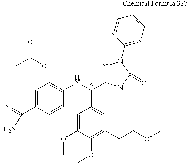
C1=C(C(=N)N)C=CC(NC(C2=CC(CCOC)=C(OC)C(OC)=C2)C2=NN(C3=NC=CC=N3)C(=O)N2)=C1.CC(O)=O
